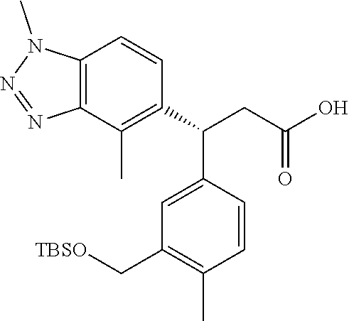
C12=C(N(C)N=N1)C=CC(C(CC(O)=O)C1=CC(C[TBSO])=C(C)C=C1)=C2C
